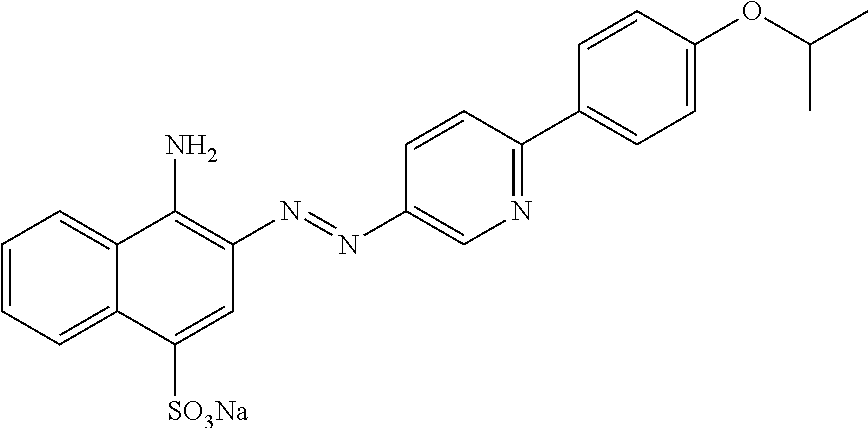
C1=CC=C2C(=C1)C(N)=C(N=NC1=CN=C(C3=CC=C(OC(C)C)C=C3)C=C1)C=C2[SO3Na]
